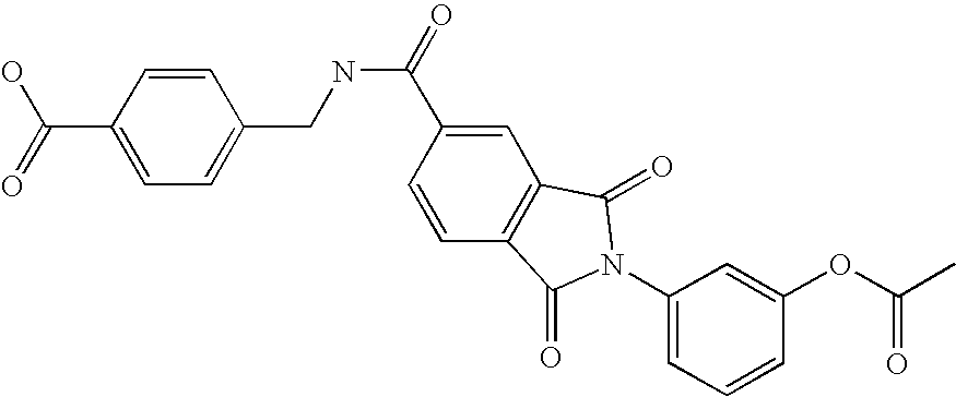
C1=CC(C(=O)O)=CC=C1CNC(=O)C1=CC2=C(C=C1)C(=O)N(C1=CC=CC(OC(C)=O)=C1)C2=O
